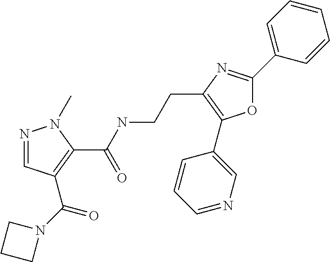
O1C(C2=CC=CC=C2)=NC(CCNC(=O)C2=C(C(=O)N3CCC3)C=NN2C)=C1C1=CN=CC=C1
